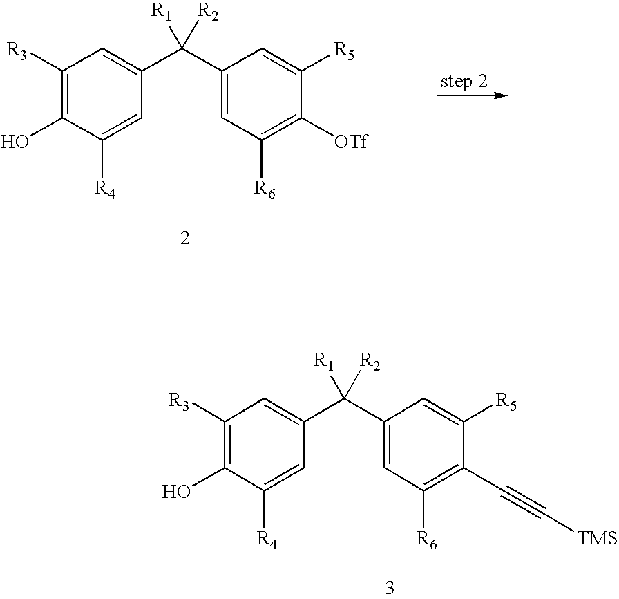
C1([R3])=C(O)C([R4])=CC(C(C2=CC([R6])=C([OTf])C([R5])=C2)([R2])[R1])=C1.C1([R3])=C(O)C([R4])=CC(C(C2=CC([R6])=C(C#C[TMS])C([R5])=C2)([R2])[R1])=C1
